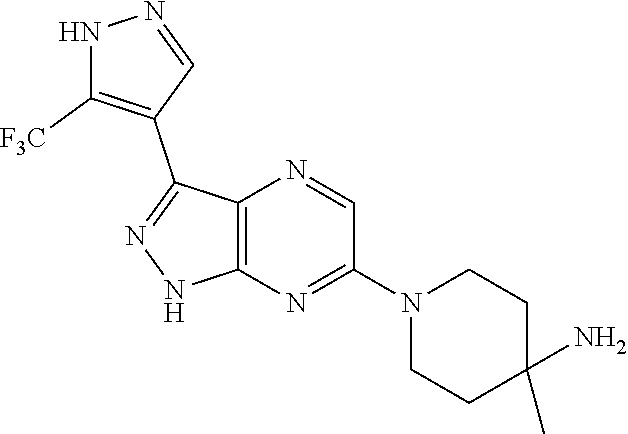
C12=C(N=C(N3CCC(N)(C)CC3)C=N1)NN=C2C1=C([F3C])NN=C1
